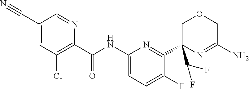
C1(C#N)=CC(Cl)=C(C(NC2=CC=C(F)C(C3(C(F)F)N=C(N)COC3)=N2)=O)N=C1
